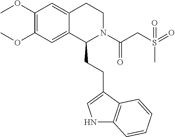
C1(OC)=C(OC)C=C2C(=C1)CCN(C(CS(=O)(C)=O)=O)C2CCC1=CNC2=C1C=CC=C2
